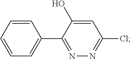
N1=C(C2=CC=CC=C2)C(O)=CC(Cl)=N1
